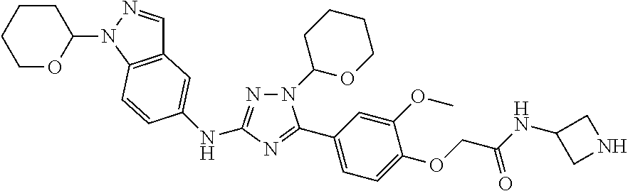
C12=C(N(C3CCCCO3)N=C1)C=CC(NC1=NN(C3OCCCC3)C(C3=CC=C(OCC(NC4CNC4)=O)C(OC)=C3)=N1)=C2
